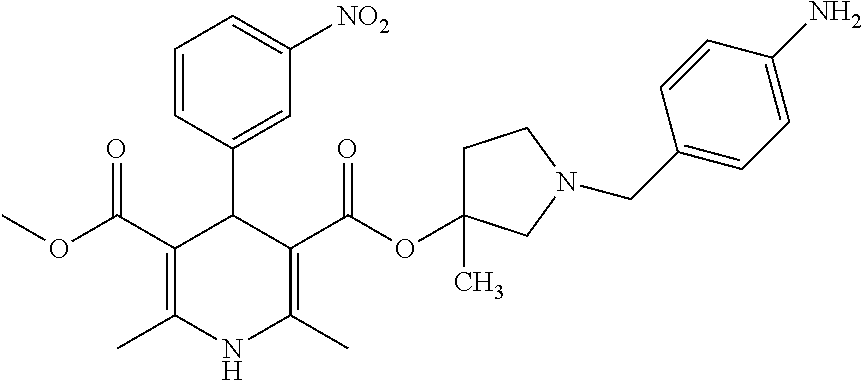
C1(C(OC)=O)=C(C)NC(C)=C(C(OC2(C)CCN(CC3=CC=C(N)C=C3)C2)=O)C1C1=CC([NO2])=CC=C1
